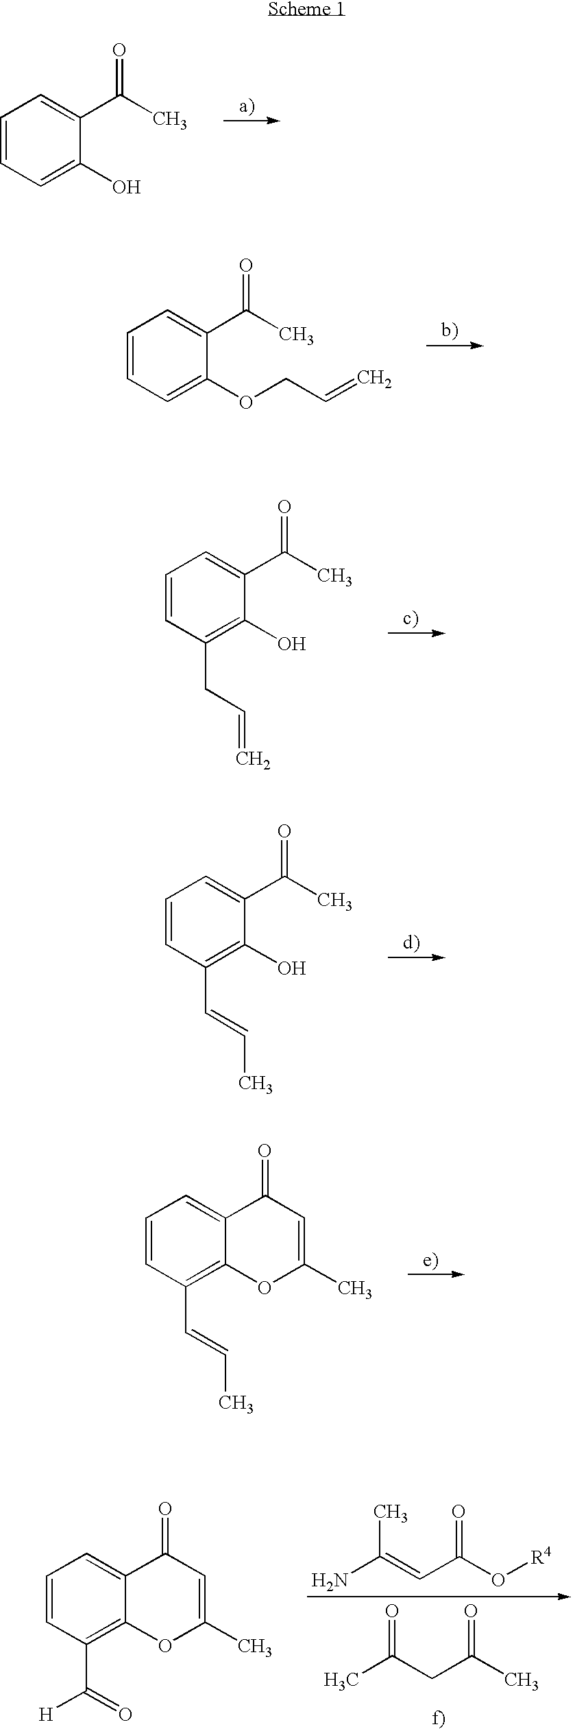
C1=C(O)C(C(C)=O)=CC=C1.C1=C(OCC=C)C(C(C)=O)=CC=C1.C1(CC=C)=C(O)C(C(C)=O)=CC=C1.C1(C=CC)=C(O)C(C(C)=O)=CC=C1.C1(C=CC)=C2C(=CC=C1)C(=O)C=C(C)O2.NC(=CC(O[R4])=O)C.CC(CC(C)=O)=O.C1(C(=O)[H])=C2C(=CC=C1)C(=O)C=C(C)O2
